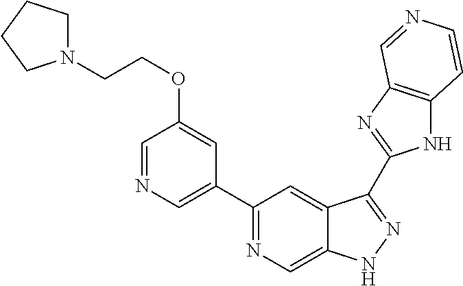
C1(C2=NC=C3C(=C2)C(C2=NC4=C(N2)C=CN=C4)=NN3)=CN=CC(OCCN2CCCC2)=C1
